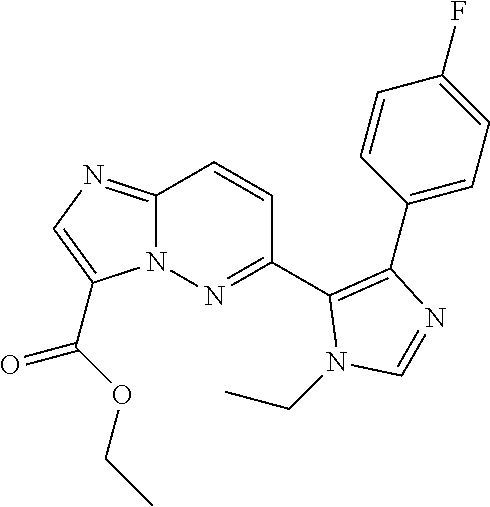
C12=NC=C(C(=O)OCC)N1N=C(C1=C(C3=CC=C(F)C=C3)N=CN1CC)C=C2
